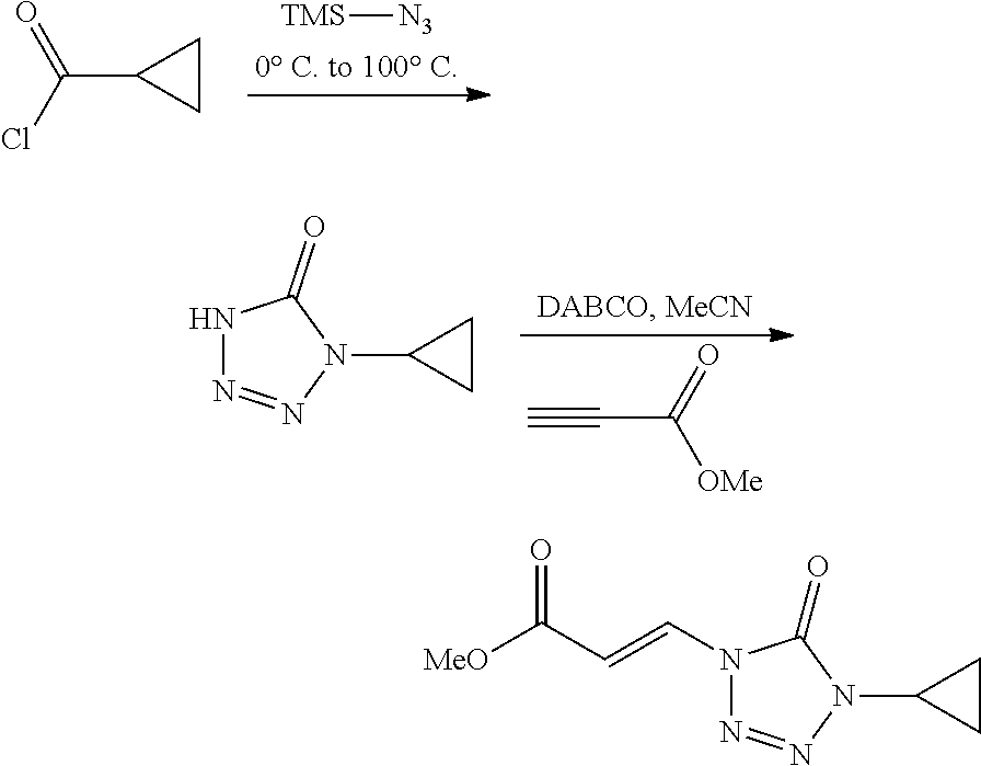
C(C1CC1)(Cl)=O.[TMS][N3].N1=NN(C2CC2)C(=O)N1.C#CC([OMe])=O.N1(C=CC([MeO])=O)N=NN(C2CC2)C1=O
